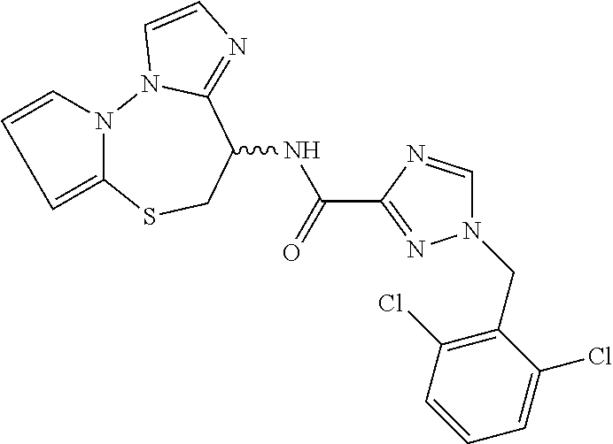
C1=CN2C(=C1)SCC(NC(C1=NN(CC3=C(Cl)C=CC=C3Cl)C=N1)=O)C1=NC=CN21
